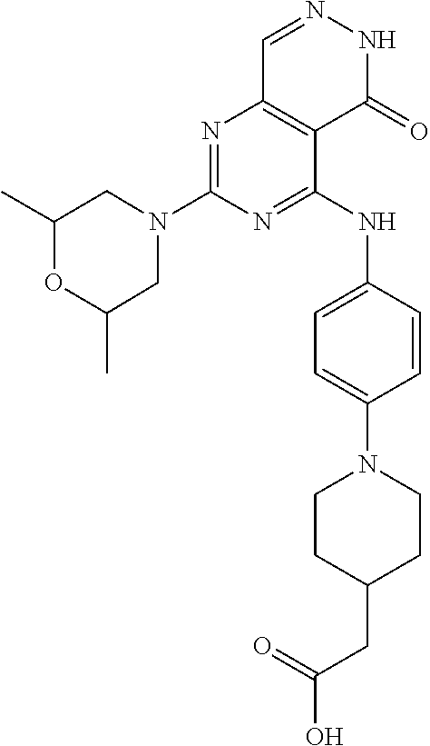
N1=C(N2CC(C)OC(C)C2)N=C(NC2=CC=C(N3CCC(CC(O)=O)CC3)C=C2)C2=C1C=NNC2=O
